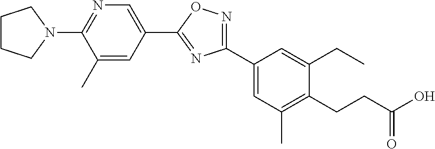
C1CCN(C2=NC=C(C3=NC(C4=CC(C)=C(CCC(O)=O)C(CC)=C4)=NO3)C=C2C)C1
